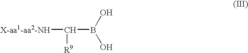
[X-aa1-aa2-NH]C([R9])B(O)O
